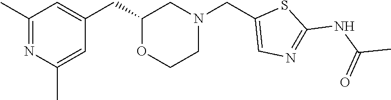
C1(C)=NC(C)=CC(CC2OCCN(CC3=CN=C(NC(C)=O)S3)C2)=C1
